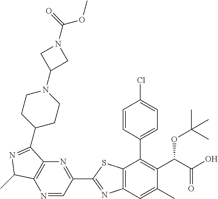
N1=CC(C2=NC3=C(S2)C(C2=CC=C(Cl)C=C2)=C(C(C(O)=O)OC(C)(C)C)C(C)=C3)=NC2=C1C(C)N=C2C1CCN(C2CN(C(OC)=O)C2)CC1
